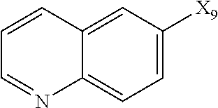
C12=CC([X9])=CC=C1N=CC=C2
